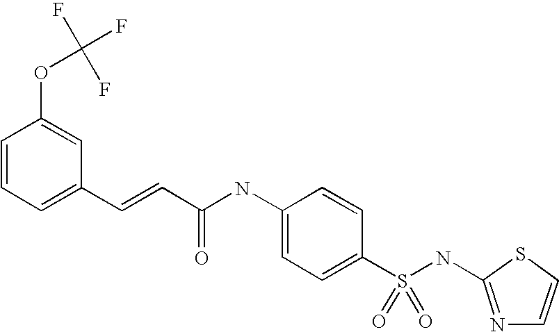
C1=CC=C(C=CC(NC2=CC=C(S(NC3=NC=CS3)(=O)=O)C=C2)=O)C=C1OC(F)(F)F
